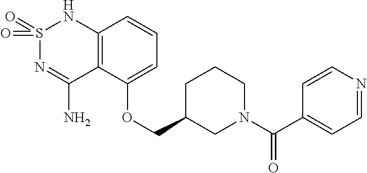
C12=C(C(OCC3CN(C(C4=CC=NC=C4)=O)CCC3)=CC=C1)C(N)=NS(=O)(=O)N2
